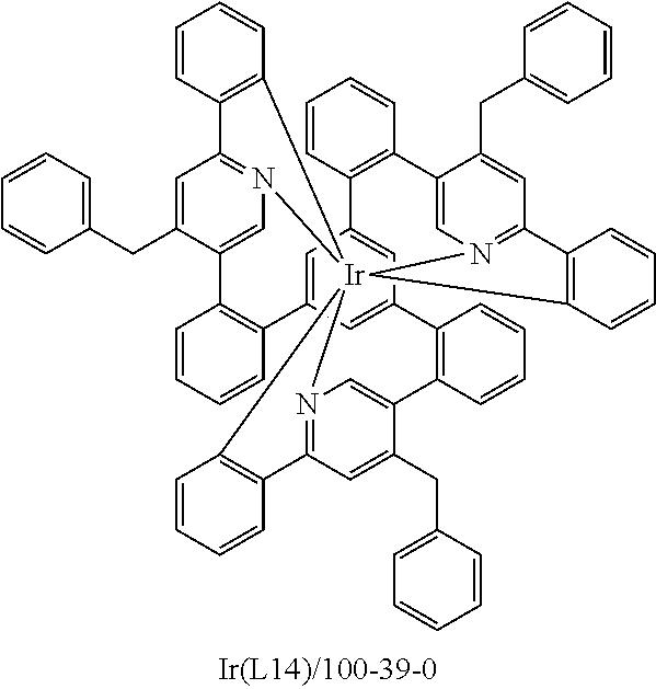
C1=C(CC2=CC=CC=C2)C2=CN3=C1C1=C([Ir]3456N3=C(C=C(CC7=CC=CC=C7)C(=C3)C3=C(C7=CC(=CC(=C7)C7=C2C=CC=C7)C2=C(C=CC=C2)C2=CN4=C(C=C2CC2=CC=CC=C2)C2=C5C=CC=C2)C=CC=C3)C2=C6C=CC=C2)C=CC=C1
